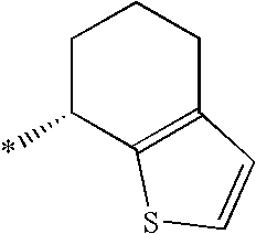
C1C(*)C2=C(CC1)C=CS2
